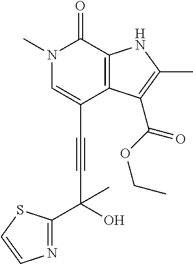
C(C1=CN(C)C(=O)C2=C1C(C(OCC)=O)=C(C)N2)#CC(C1=NC=CS1)(C)O
